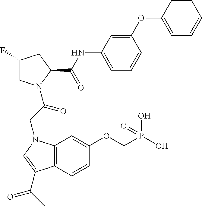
C12=C(C=CC(OCP(O)(O)=O)=C1)C(C(C)=O)=CN2CC(=O)N1CC(F)CC1C(NC1=CC=CC(OC2=CC=CC=C2)=C1)=O
